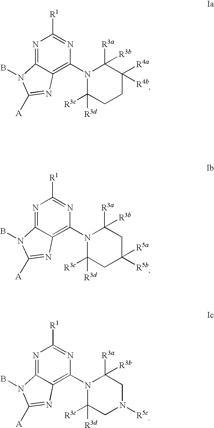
N1=C2C(=C(N3C([R3d])([R3c])CCC([R4a])([R4b])C3([R3a])[R3b])N=C1[R1])N=C([A])N2B.N1=C2C(=C(N3C([R3d])([R3c])CC([R5b])([R5a])CC3([R3a])[R3b])N=C1[R1])N=C([A])N2B.N1=C2C(=C(N3C([R3d])([R3c])CN([R5c])CC3([R3a])[R3b])N=C1[R1])N=C([A])N2B
